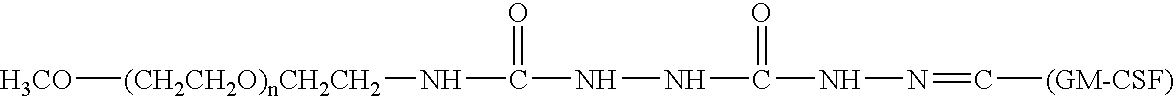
[(CH2CH2O)nCH2CH2]([H3CO])NC(NNC(NN=C[(GM-CSF)])=O)=O
